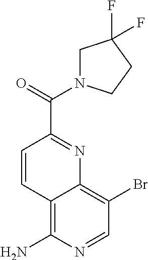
C1=CC2=C(N)N=CC(Br)=C2N=C1C(=O)N1CC(F)(F)CC1
